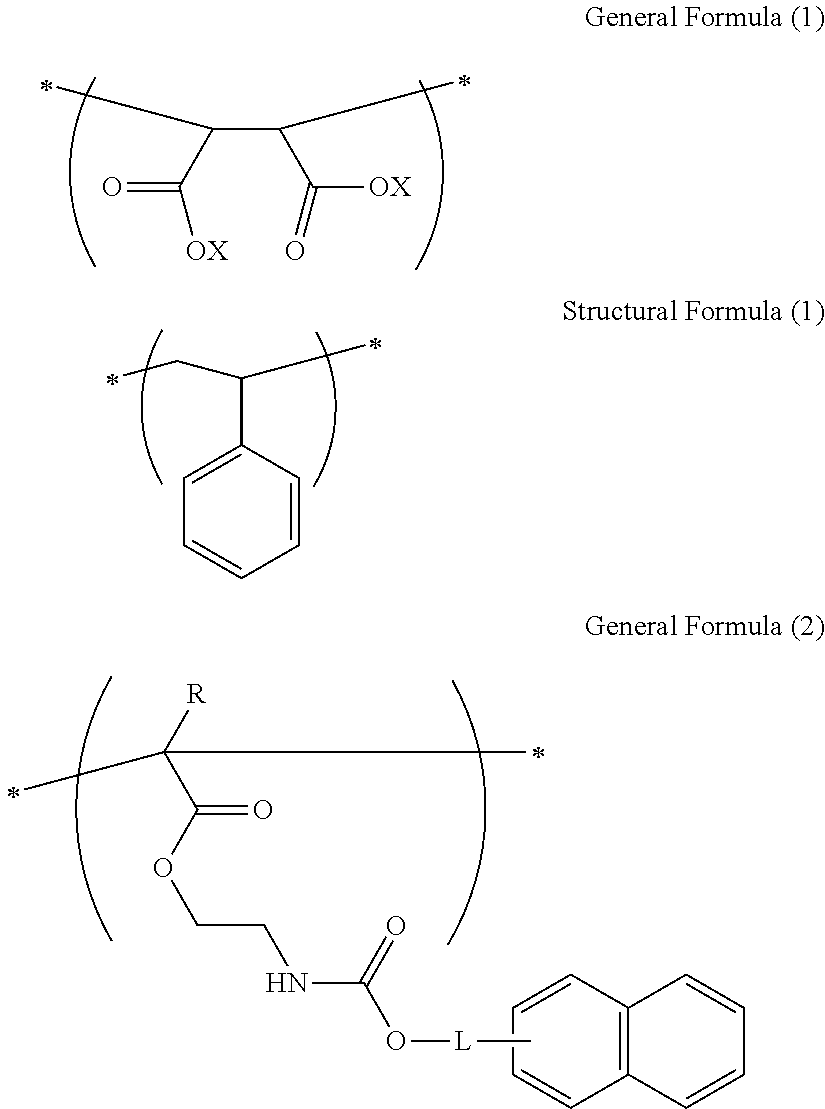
C(C1=CC=CC=C1)(CC)C.C(C(C([OX])=O)C)(C(=O)[OX])C.C12=C(C=CC=C1)C=CC=C2.C[L]OC(NCCOC(C([R])(C)C)=O)=O
